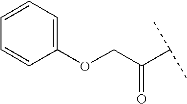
C1=CC=C(OCC(C(C)C)=O)C=C1
